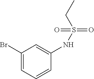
C1(Br)=CC=CC(NS(=O)(=O)CC)=C1
